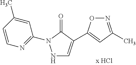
N1C=C(C2=CC(C)=NO2)C(=O)N1C1=NC=CC(C)=C1
